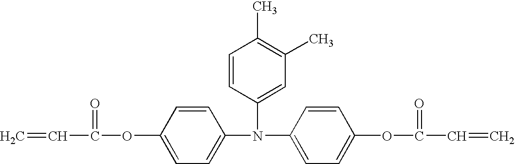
C1=CC(OC(=O)C=C)=CC=C1N(C1=CC=C(OC(=O)C=C)C=C1)C1=CC(C)=C(C)C=C1
